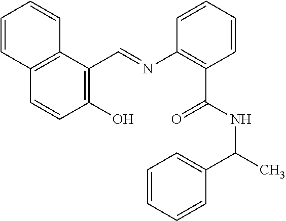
C12=C(C(C=NC3=C(C(=O)NC(C4=CC=CC=C4)C)C=CC=C3)=C(O)C=C1)C=CC=C2
